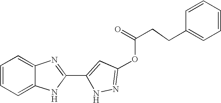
C1=C2C(=CC=C1)N=C(C1=CC(OC(CCC3=CC=CC=C3)=O)=NN1)N2
